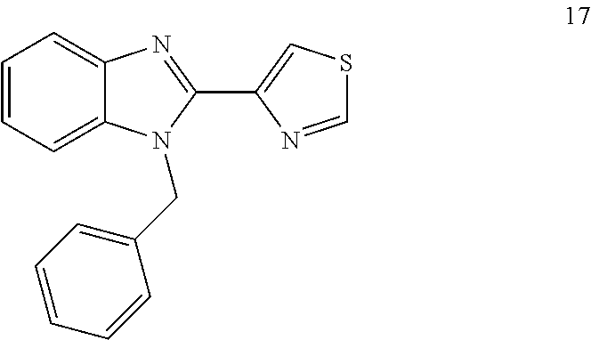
C1=CC=C2C(=C1)N=C(C1=CSC=N1)N2CC1=CC=CC=C1
